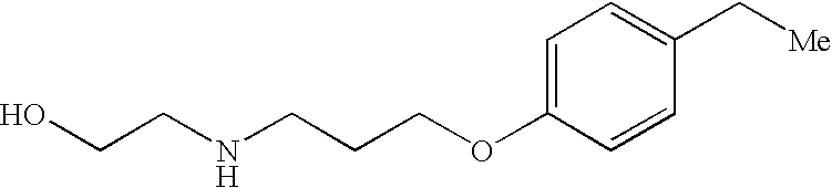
OCCNCCCOC1=CC=C(C[Me])C=C1
